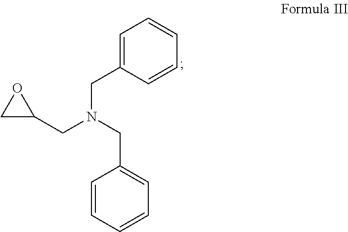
C(N(CC1=CC=CC=C1)CC1=CC=CC=C1)C1OC1
